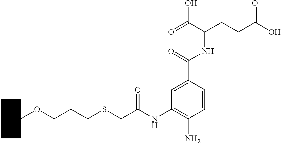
C1CCCC(OCCCSCC(NC2=C(N)C=CC(C(NC(CCC(O)=O)C(=O)O)=O)=C2)=O)C1
